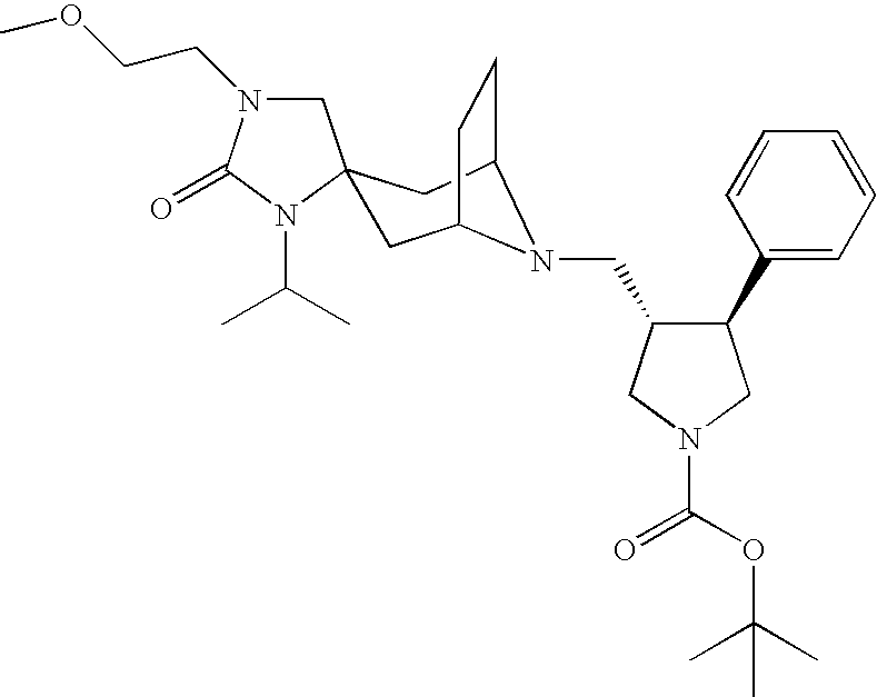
C1N(CCOC)C(=O)N(C(C)C)C12CC1CCC(C2)N1CC1C(C2=CC=CC=C2)CN(C(OC(C)(C)C)=O)C1
